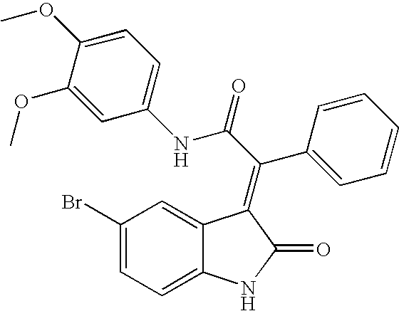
C1=C2C(=CC(Br)=C1)C(=C(C1=CC=CC=C1)C(NC1=CC=C(OC)C(OC)=C1)=O)C(=O)N2
